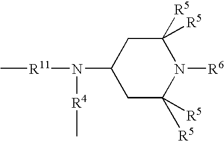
C[R11]N(C1CC([R5])([R5])N([R6])C([R5])([R5])C1)[R4]C
